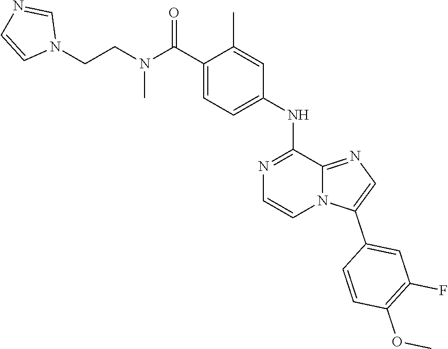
C1(C(N(CCN2C=NC=C2)C)=O)=CC=C(NC2=NC=CN3C2=NC=C3C2=CC(F)=C(OC)C=C2)C=C1C
